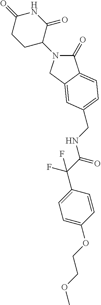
C1C(N2C(=O)C3=CC=C(CNC(C(C4=CC=C(OCCOC)C=C4)(F)F)=O)C=C3C2)C(=O)NC(=O)C1
